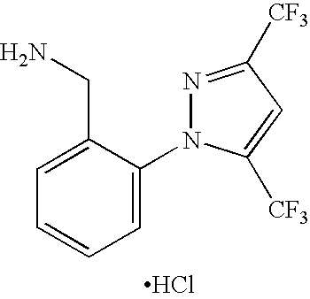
C1=C(N2N=C([CF3])C=C2[CF3])C(CN)=CC=C1.Cl
